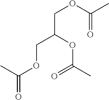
C(=O)(C)OCC(COC(C)=O)OC(C)=O
